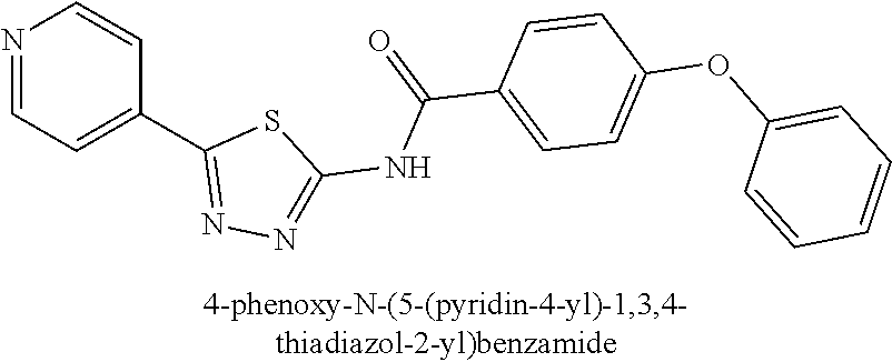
N1=CC=C(C2=NN=C(NC(C3=CC=C(OC4=CC=CC=C4)C=C3)=O)S2)C=C1
